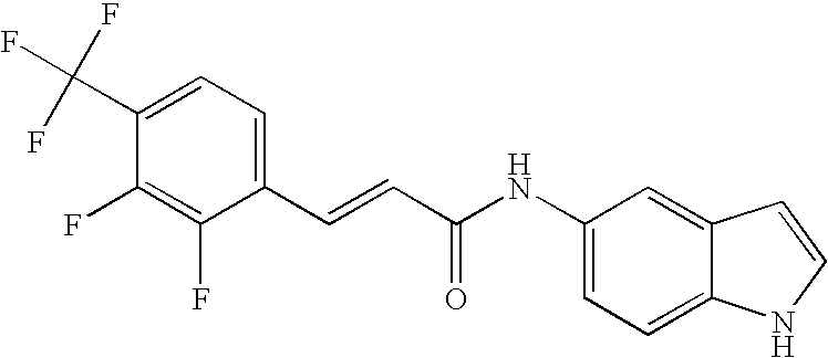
C1=C(C(F)(F)F)C(F)=C(F)C(C=CC(NC2=CC=C3C(=C2)C=CN3)=O)=C1
